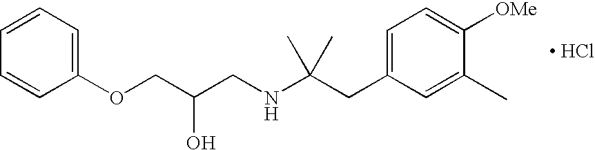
O(CC(CNC(CC1=CC=C([OMe])C(C)=C1)(C)C)O)C1=CC=CC=C1.[ HCl]
